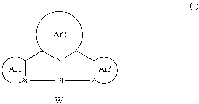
[Ar1].C1[X][Pt]2([W])[Y](C1)CC[Z]2.[Ar3].[Ar2]
